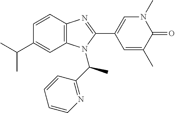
C1=CC2=C(C=C1C(C)C)N(C(C1=NC=CC=C1)C)C(C1=CN(C)C(=O)C(C)=C1)=N2
